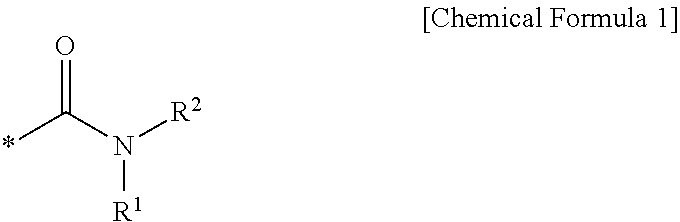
*C(N([R2])[R1])=O
